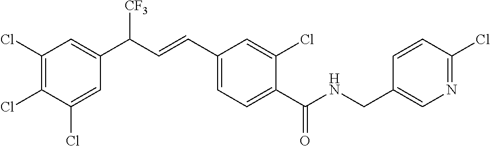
C1(Cl)=C(Cl)C(Cl)=CC(C(C=CC2=CC=C(C(=O)NCC3=CN=C(Cl)C=C3)C(Cl)=C2)[CF3])=C1
